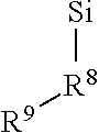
[Si][R8][R9]
